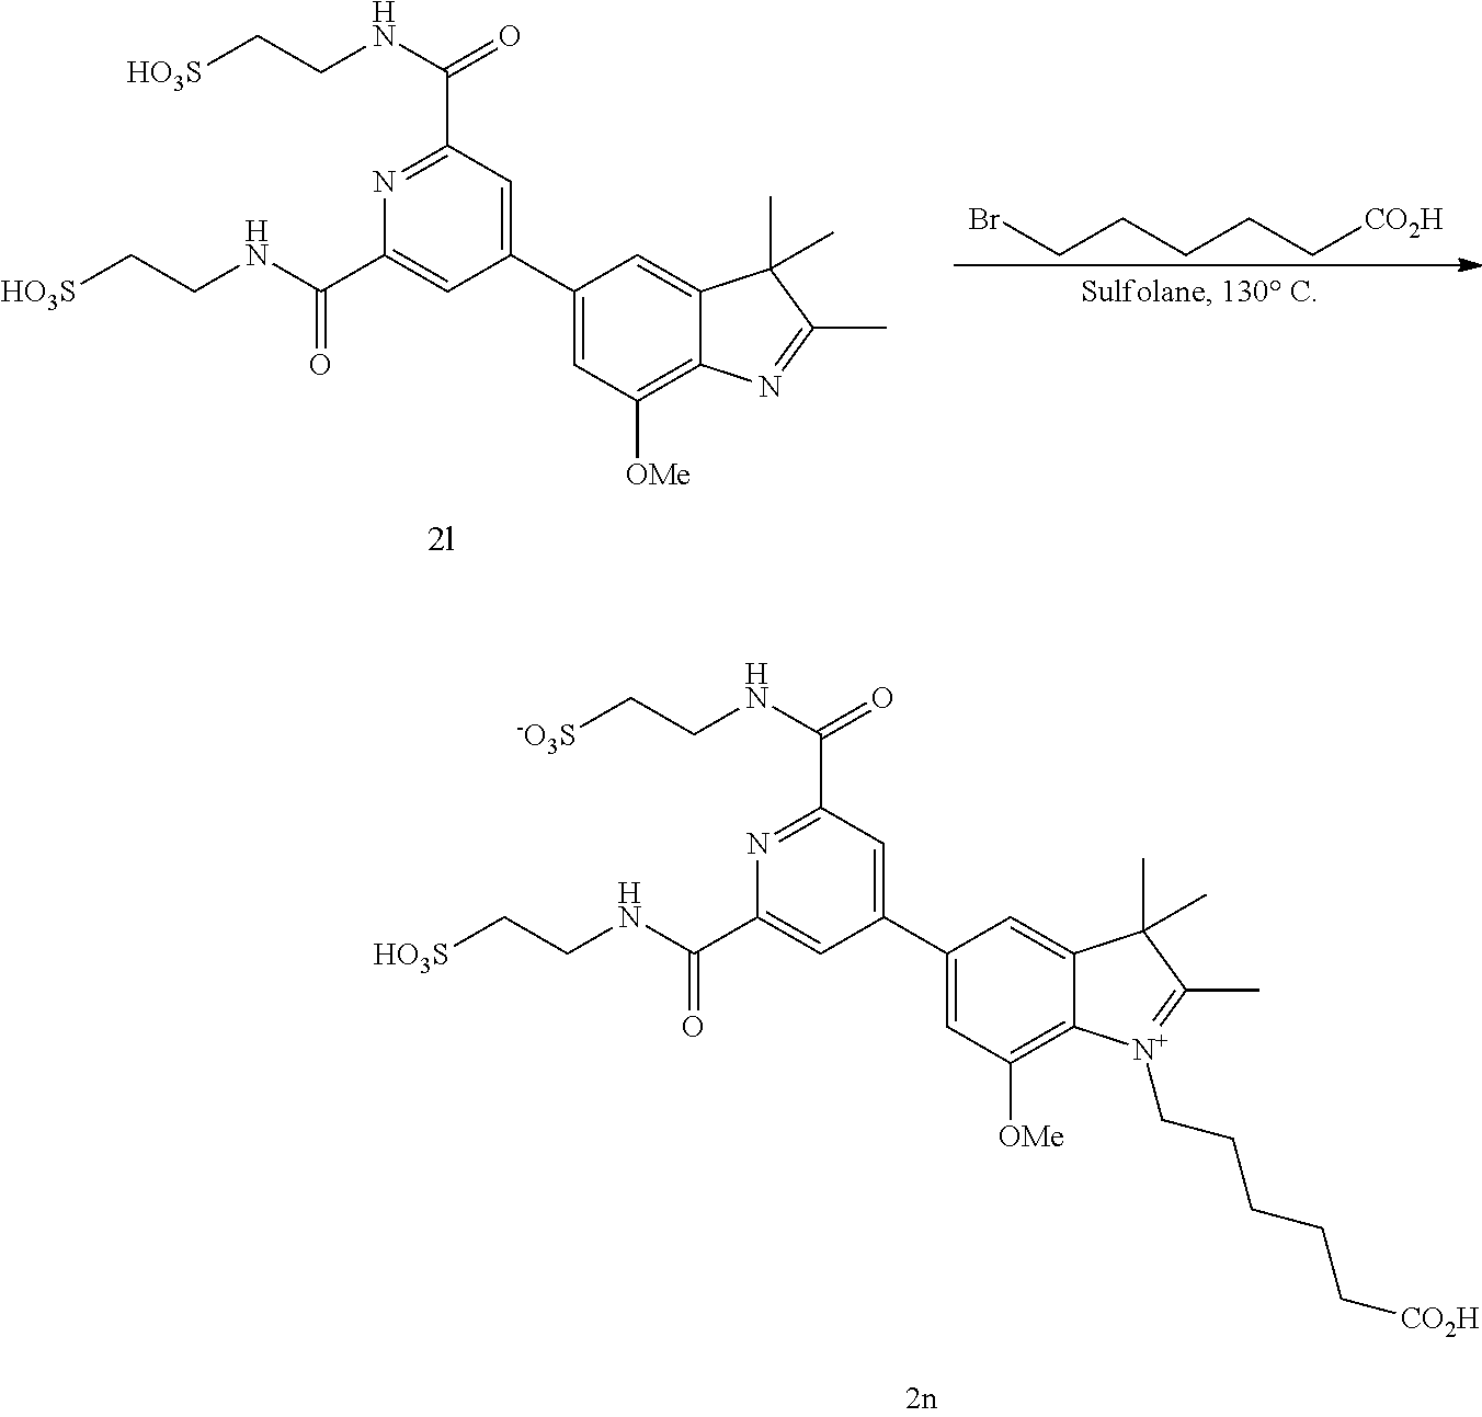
C1(C(=O)NCC[HO3S])=NC(C(NCC[HO3S])=O)=CC(C2=CC([OMe])=C3C(=C2)C(C)(C)C(C)=N3)=C1.BrCCCCC[CO2H].C1(C(=O)NCC[-O3S])=NC(C(NCC[HO3S])=O)=CC(C2=CC([OMe])=C3C(=C2)C(C)(C)C(C)=[N+]3CCCCC[CO2H])=C1
